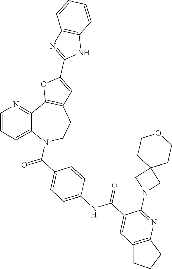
C1=CC=C2C(=N1)C1=C(CCN2C(C2=CC=C(NC(C3=CC4=C(N=C3N3CC5(C3)CCOCC5)CCC4)=O)C=C2)=O)C=C(C2=NC3=C(N2)C=CC=C3)O1
